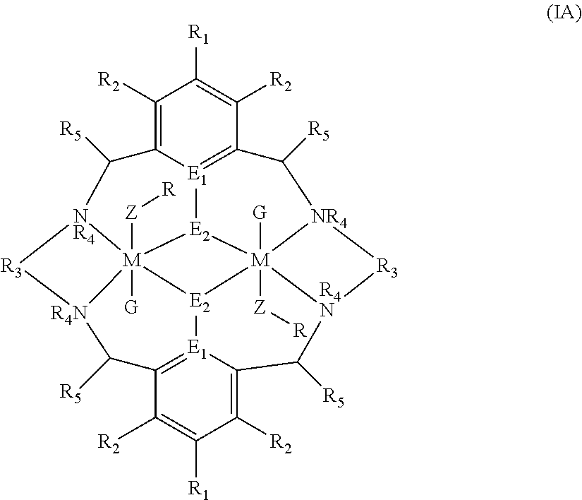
C1([R2])=C2[E1]3=C(C([R2])=C1[R1])C([R5])[NR4]1[M]45([G])([Z][R])[E2]3[M]36([Z][R])([G])[NR4](C2[R5])[R3][R4N]3C([R5])C2=[E1](C(=C([R2])C([R1])=C2[R2])C([R5])[R4N]4[R3]1)[E2]65
